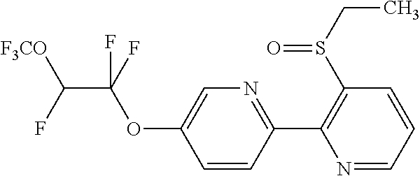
C1(C2=C(S(CC)=O)C=CC=N2)=NC=C(OC(C(F)[F3CO])(F)F)C=C1
